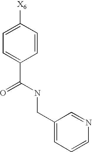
C1=C([X6])C=CC(C(=O)NCC2=CC=CN=C2)=C1
